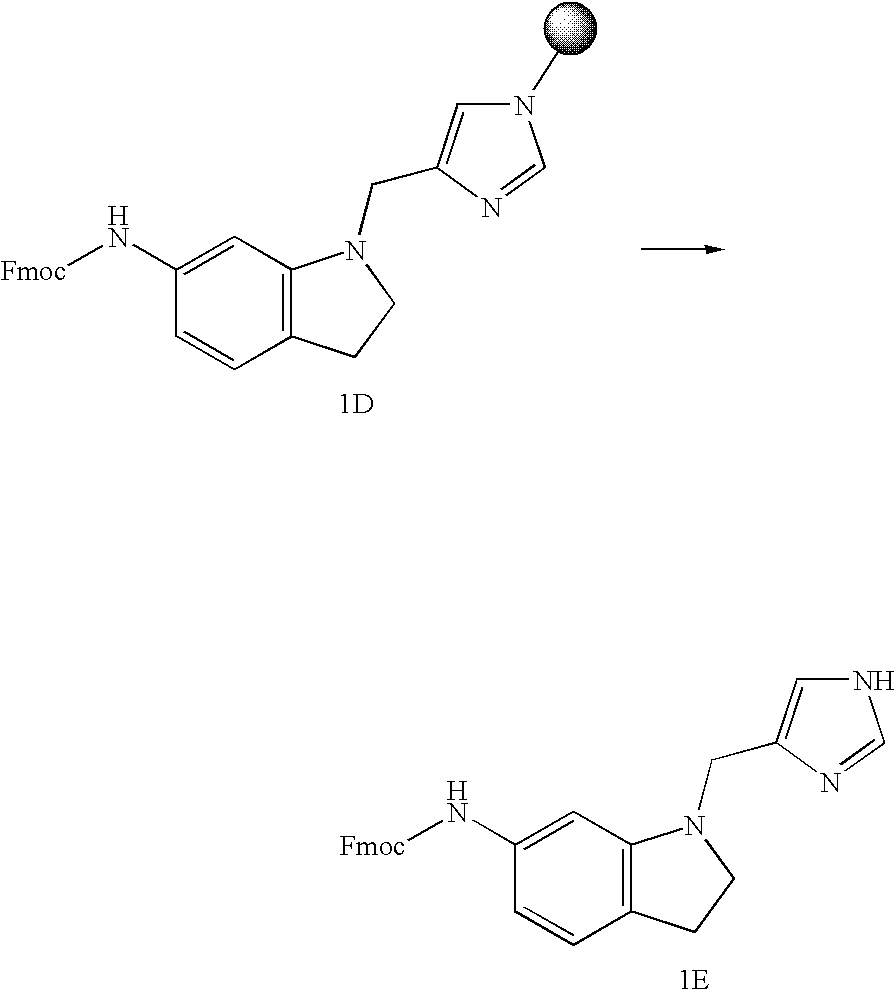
C1(N[Fmoc])=CC2=C(C=C1)CCN2CC1=CN(C)C=N1.[1D].[1E].C1(N[Fmoc])=CC2=C(C=C1)CCN2CC1=CNC=N1
